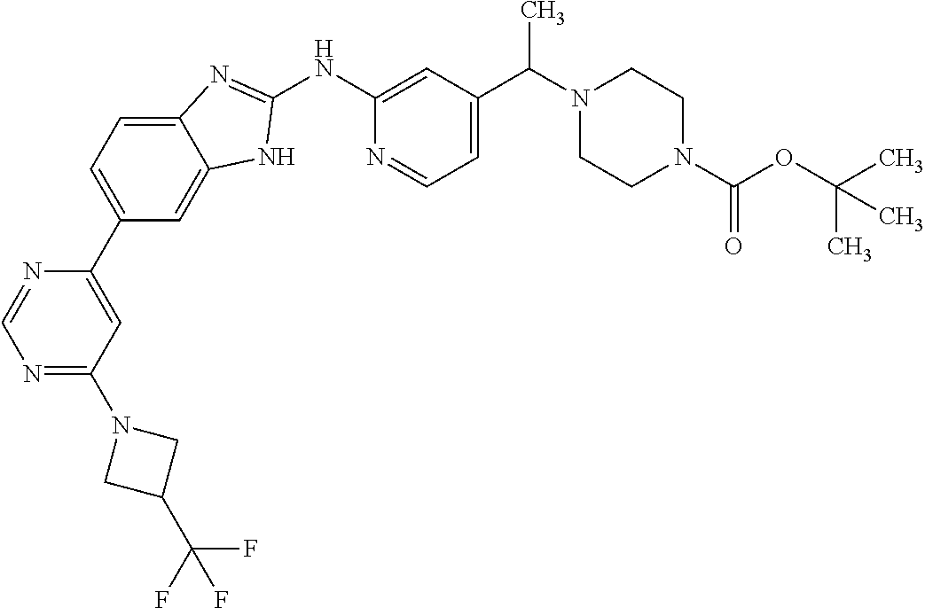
N1=C(N2CC(C(F)(F)F)C2)C=C(C2=CC=C3C(=C2)NC(NC2=CC(C(N4CCN(C(OC(C)(C)C)=O)CC4)C)=CC=N2)=N3)N=C1
